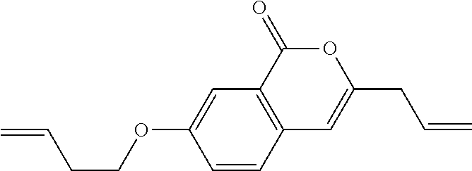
C1=CC2=C(C=C1OCCC=C)C(=O)OC(CC=C)=C2
